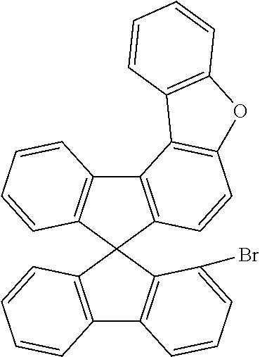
C12=C(C3(C4=C1C=CC=C4)C1=C(C4=C3C(Br)=CC=C4)C=CC=C1)C=CC1=C2C2=C(O1)C=CC=C2
